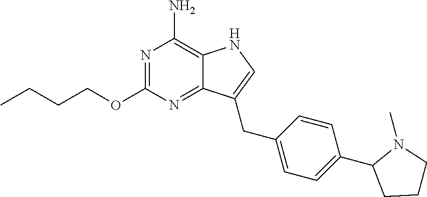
N1=C(OCCCC)N=C2C(=C1N)NC=C2CC1=CC=C(C2CCCN2C)C=C1
